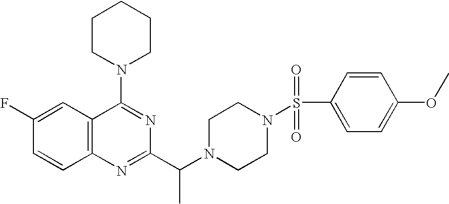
C12=C(C=C(F)C=C1)C(N1CCCCC1)=NC(C(N1CCN(S(=O)(=O)C3=CC=C(OC)C=C3)CC1)C)=N2
